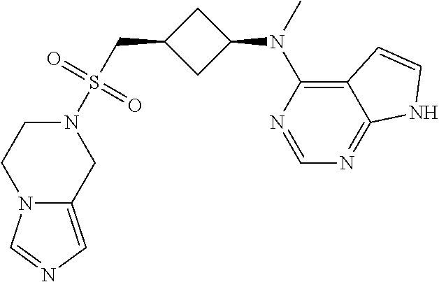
N1=CN=C2C(=C1N(C)C1CC(CS(=O)(=O)N3CC4=CN=CN4CC3)C1)C=CN2
